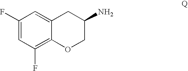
C1(F)=CC(F)=C2C(=C1)CC(N)CO2
